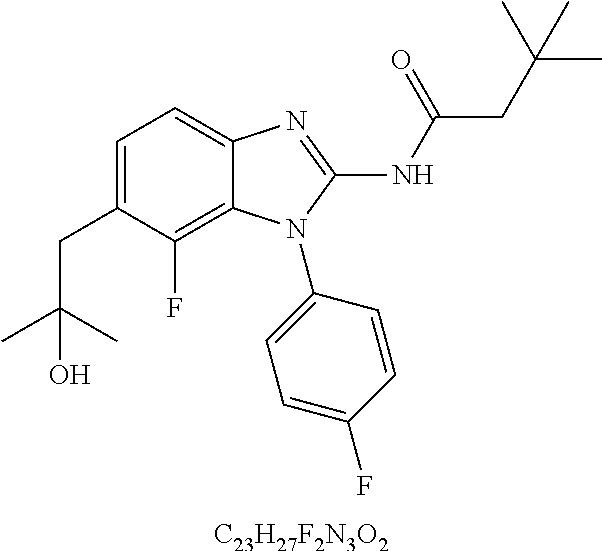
C1=C(CC(C)(C)O)C(F)=C2C(=C1)N=C(NC(=O)CC(C)(C)C)N2C1=CC=C(F)C=C1.[C23H27F2N3O2]
